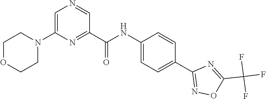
C1OCCN(C2=CN=CC(C(NC3=CC=C(C4=NOC(C(F)(F)F)=N4)C=C3)=O)=N2)C1
